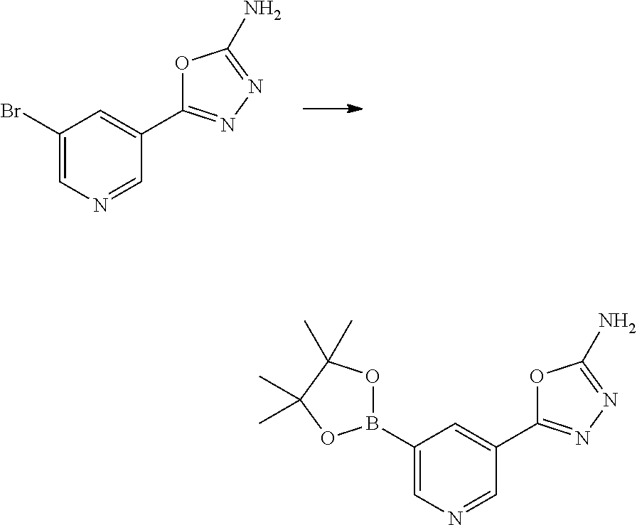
C1(Br)=CN=CC(C2=NN=C(N)O2)=C1.C1(B2OC(C)(C)C(C)(C)O2)=CN=CC(C2=NN=C(N)O2)=C1
